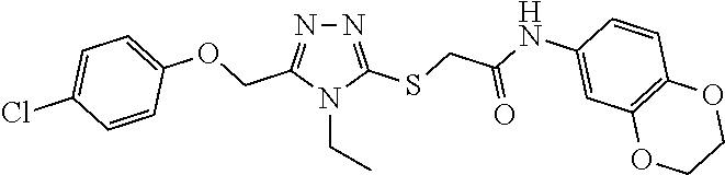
N1=C(SCC(NC2=CC3=C(C=C2)OCCO3)=O)N(CC)C(COC2=CC=C(Cl)C=C2)=N1
